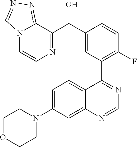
C1=C(N2CCOCC2)C=C2C(=C1)C(C1=C(F)C=CC(C(C3=NC=CN4C3=NN=C4)O)=C1)=NC=N2
